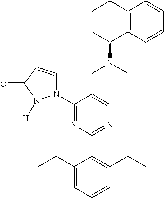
C1(N2C=CC(=O)N2[H])=NC(C2=C(CC)C=CC=C2CC)=NC=C1CN(C)C1C2=C(CCC1)C=CC=C2
